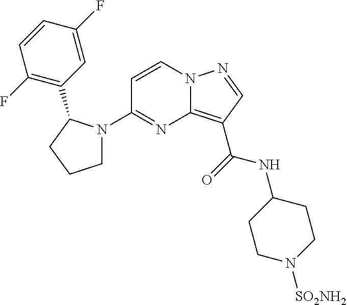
C1=CN2C(=C(C(=O)NC3CCN([SO2NH2])CC3)C=N2)N=C1N1CCCC1C1=C(F)C=CC(F)=C1
